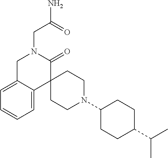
C1C2=CC=CC=C2C2(C(=O)N1CC(N)=O)CCN(C1CCC(C(C)C)CC1)CC2
